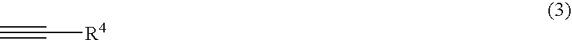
C#C[R4]
